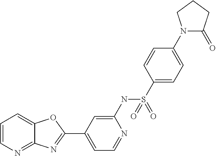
C1=CN=C2C(=C1)OC(C1=CC=NC(NS(C3=CC=C(N4C(=O)CCC4)C=C3)(=O)=O)=C1)=N2
